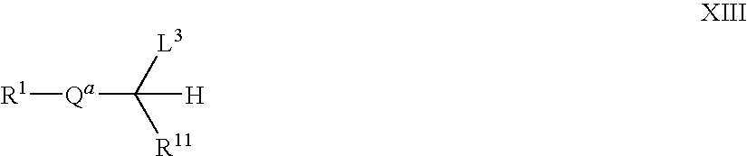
[R1][Qa]C([R11])([L3])[H]
